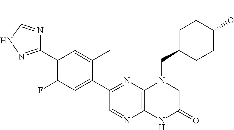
C1(C2=NC3=C(N=C2)NC(=O)CN3CC2CCC(OC)CC2)=CC(F)=C(C2=NNC=N2)C=C1C
